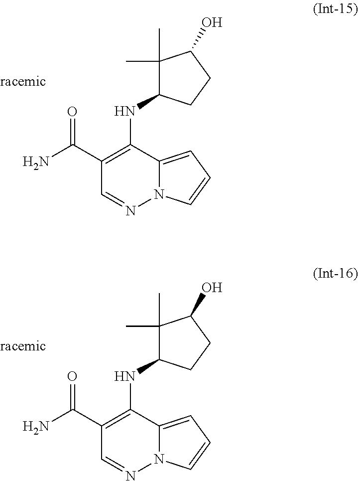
C1(C(N)=O)=C(NC2C(C)(C)C(O)CC2)C2=CC=CN2N=C1.C1(C(N)=O)=C(NC2C(C)(C)C(O)CC2)C2=CC=CN2N=C1
